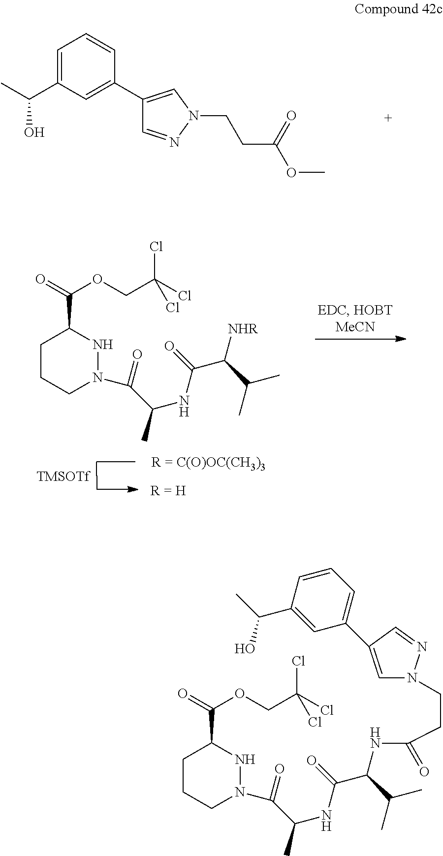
C1=C(C(C)O)C=C(C2=CN(CCC(OC)=O)N=C2)C=C1.C1CCN(C(C(C)NC(=O)C([NHR])C(C)C)=O)NC1C(=O)OCC(Cl)(Cl)Cl.[TMSOTf].C1CCN(C(C(C)NC(=O)C(NC(CCN2C=C(C3=CC=CC(C(O)C)=C3)C=N2)=O)C(C)C)=O)NC1C(=O)OCC(Cl)(Cl)Cl
